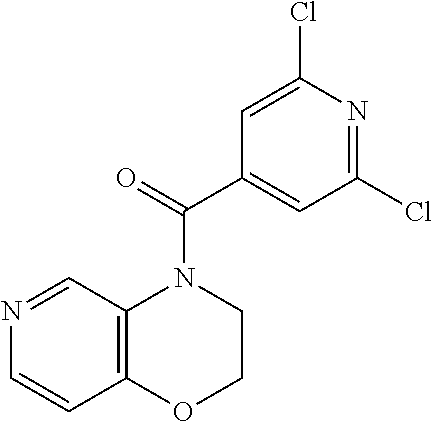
N1=CC2=C(C=C1)OCCN2C(C1=CC(Cl)=NC(Cl)=C1)=O
